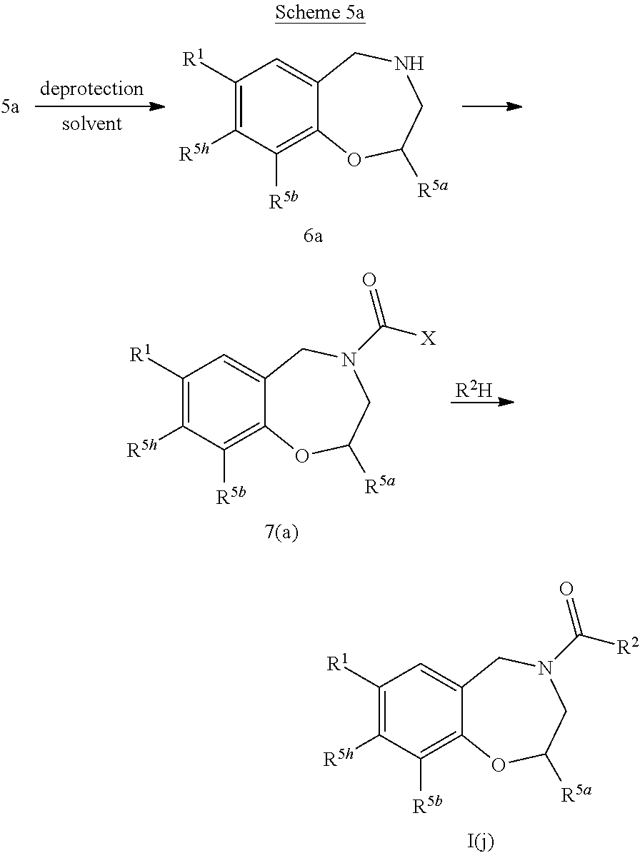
C1([R1])=C([R5h])C([R5b])=C2C(=C1)CNCC([R5a])O2.C1([R1])=C([R5h])C([R5b])=C2C(=C1)CN(C([X])=O)CC([R5a])O2.[R2H].C1([R1])=C([R5h])C([R5b])=C2C(=C1)CN(C([R2])=O)CC([R5a])O2
